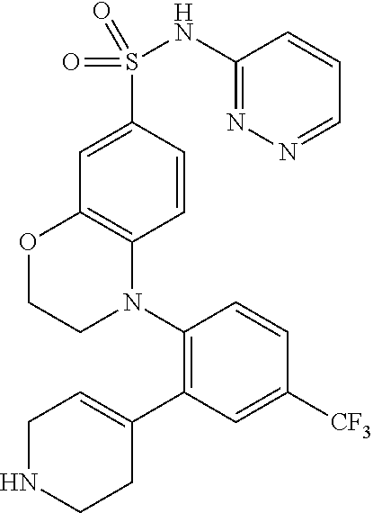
C1NCCC(C2=C(N3C4=C(OCC3)C=C(S(NC3=NN=CC=C3)(=O)=O)C=C4)C=CC([CF3])=C2)=C1
